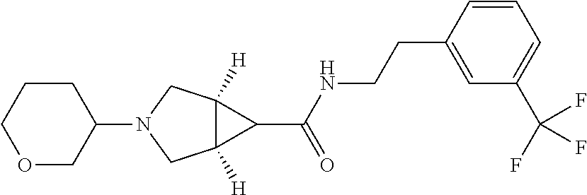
C1OCC(N2CC3([H])C([H])(C2)C3C(NCCC2=CC(C(F)(F)F)=CC=C2)=O)CC1
